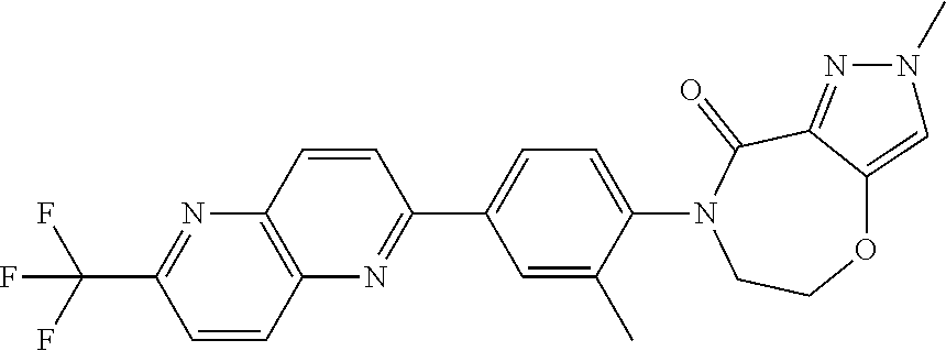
C12=C(N=C(C3=CC=C(N4CCOC5=CN(C)N=C5C4=O)C(C)=C3)C=C1)C=CC(C(F)(F)F)=N2
